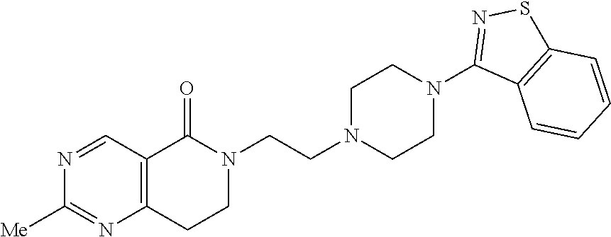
N1(CCN2CCN(C3=NSC4=C3C=CC=C4)CC2)C(=O)C2=C(CC1)N=C([Me])N=C2
